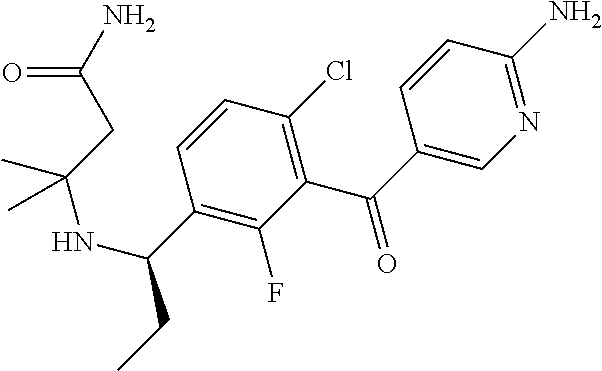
N1=C(N)C=CC(C(=O)C2=C(Cl)C=CC(C(CC)NC(C)(CC(N)=O)C)=C2F)=C1
